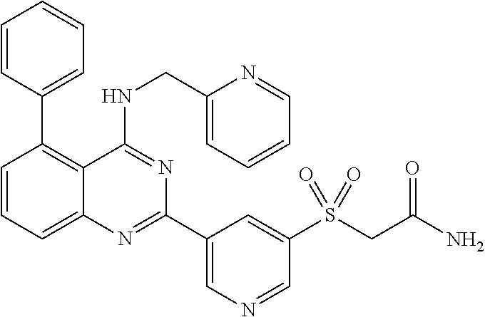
C1=CC(C2=C3C(=CC=C2)N=C(C2=CN=CC(S(CC(=O)N)(=O)=O)=C2)N=C3NCC2=CC=CC=N2)=CC=C1
